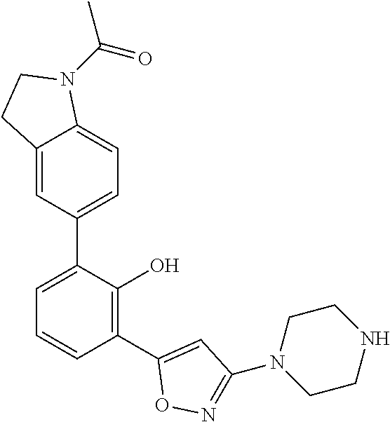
C12=CC=C(C3=CC=CC(C4=CC(N5CCNCC5)=NO4)=C3O)C=C1CCN2C(C)=O
